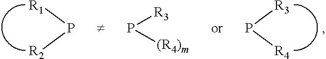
[R3]P[(R4)m].[R1]P[R2].[R3]P[R4]
